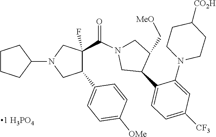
C1CN(C2=CC([CF3])=CC=C2C2C(C[MeO])CN(C(=O)C3(F)C(C4=CC=C([OMe])C=C4)CN(C4CCCC4)C3)C2)CCC1[CO2H]
